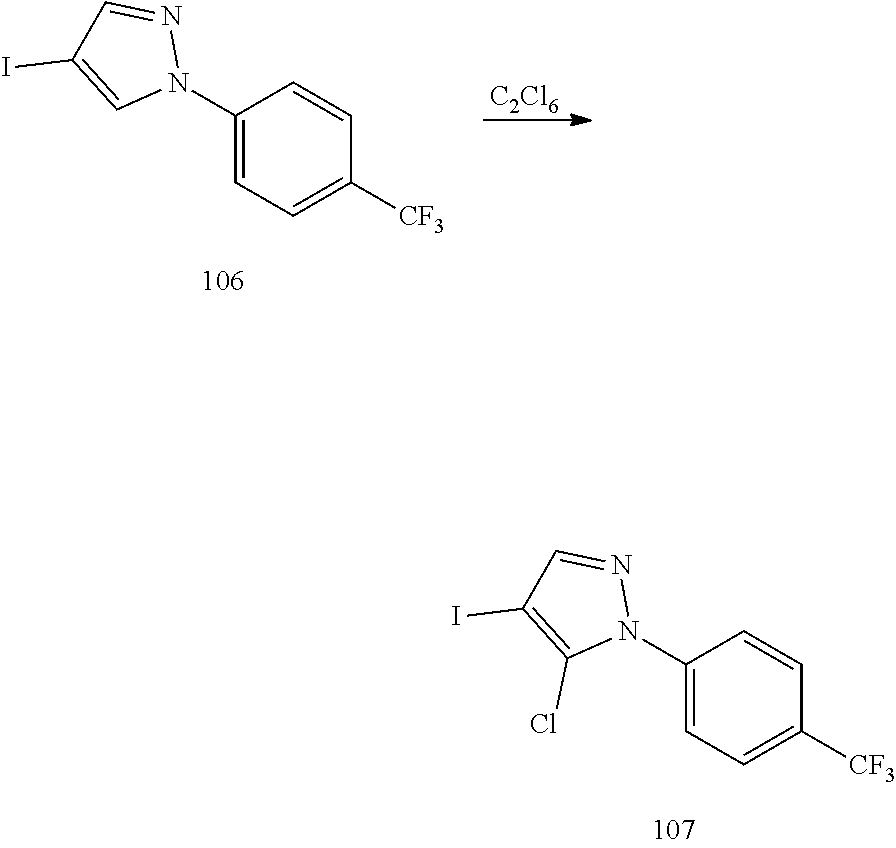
C1(N2N=CC(I)=C2)=CC=C([CF3])C=C1.[C2Cl6].C1(N2N=CC(I)=C2Cl)=CC=C([CF3])C=C1
